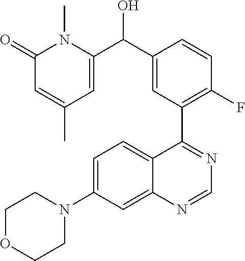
C1=C(N2CCOCC2)C=C2C(=C1)C(C1=C(F)C=CC(C(C3=CC(C)=CC(=O)N3C)O)=C1)=NC=N2
